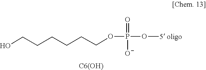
C(CCOP(O[5 oligo])(=O)[O-])CCCO.[C6(OH)]
